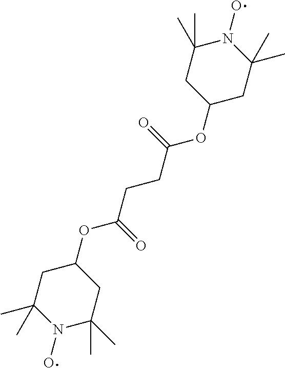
C1C(C)(C)N(O)C(C)(C)CC1OC(CCC(OC1CC(C)(C)N(O)C(C)(C)C1)=O)=O
